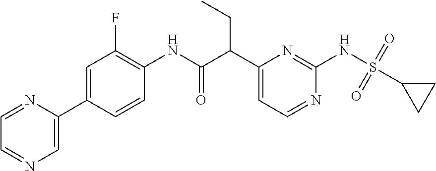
N1=CC=NC(C2=CC(F)=C(NC(=O)C(C3=CC=NC(NS(C4CC4)(=O)=O)=N3)CC)C=C2)=C1
